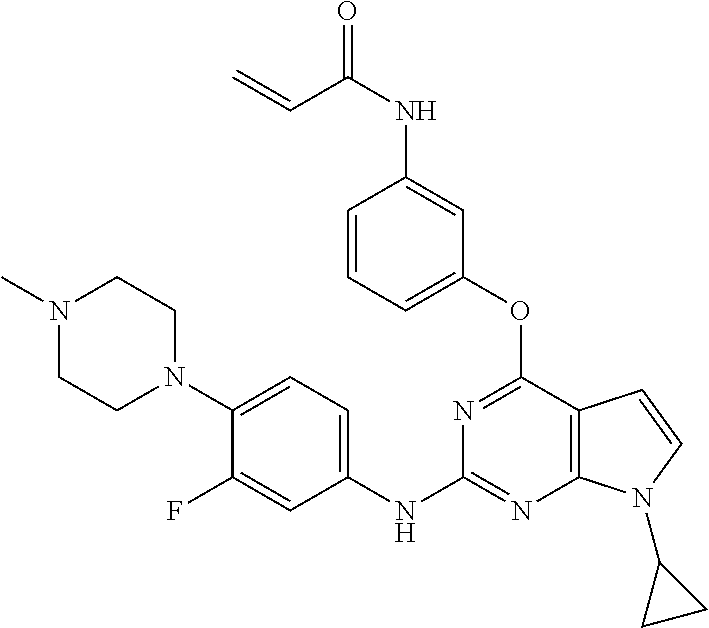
N1(C)CCN(C2=CC=C(NC3=NC4=C(C(OC5=CC=CC(NC(=O)C=C)=C5)=N3)C=CN4C3CC3)C=C2F)CC1
